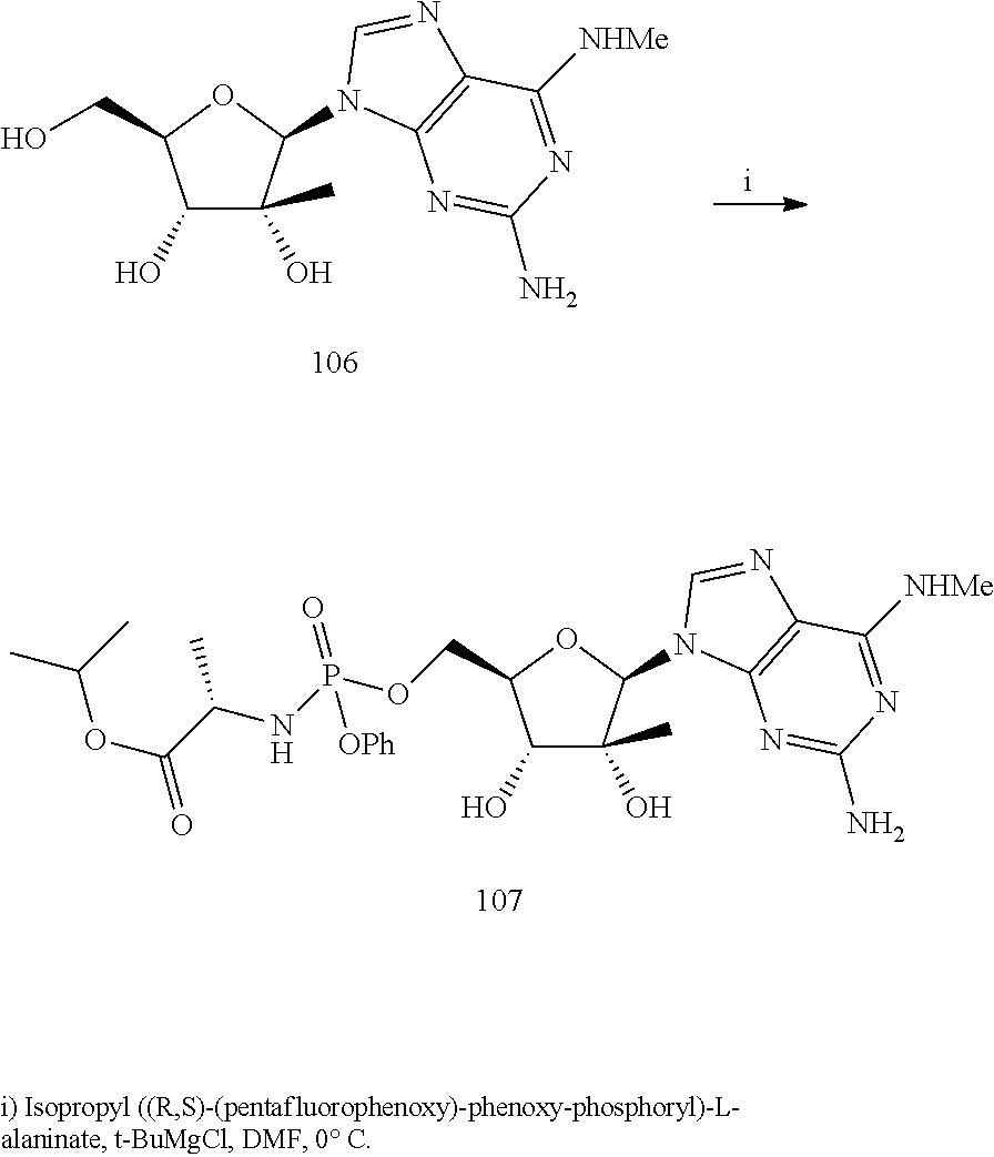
C1(O)C(O)(C)C(N2C3=C(N=C2)C([NHMe])=NC(N)=N3)OC1CO.C1(O)C(O)(C)C(N2C3=C(N=C2)C([NHMe])=NC(N)=N3)OC1COP(NC(C(OC(C)C)=O)C)(=O)[OPh]
